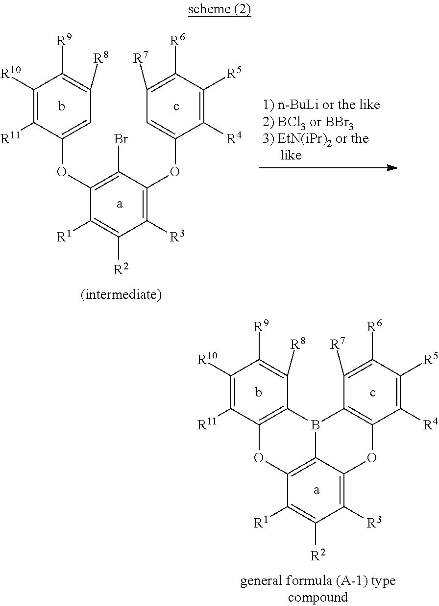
C1([R10])=C([R11])C2=C(C([R8])=C1[R9])B1C3=C(O2)C([R1])=C([R2])C([R3])=C3OC2=C1C([R7])=C([R6])C([R5])=C2[R4].C1([R10])=C([R11])C(OC2=C(Br)C(OC3=CC([R7])=C([R6])C([R5])=C3[R4])=C([R3])C([R2])=C2[R1])=CC([R8])=C1[R9]
